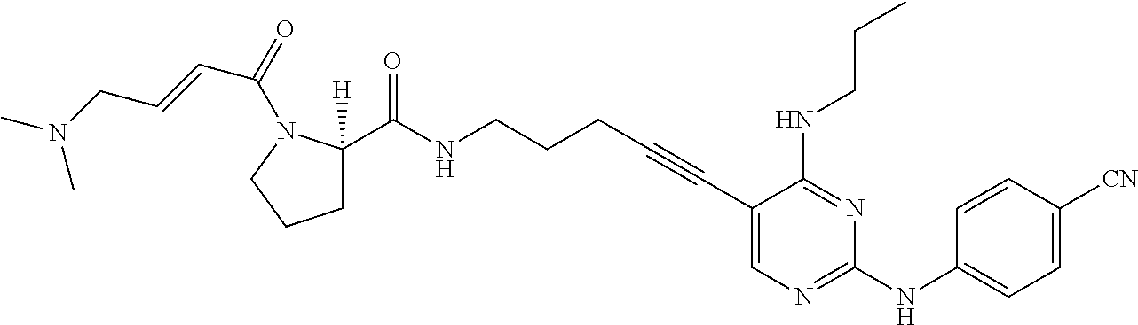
C1(C#CCCCNC(=O)C2([H])CCCN2C(C=CCN(C)C)=O)=CN=C(NC2=CC=C([CN])C=C2)N=C1NCCC
